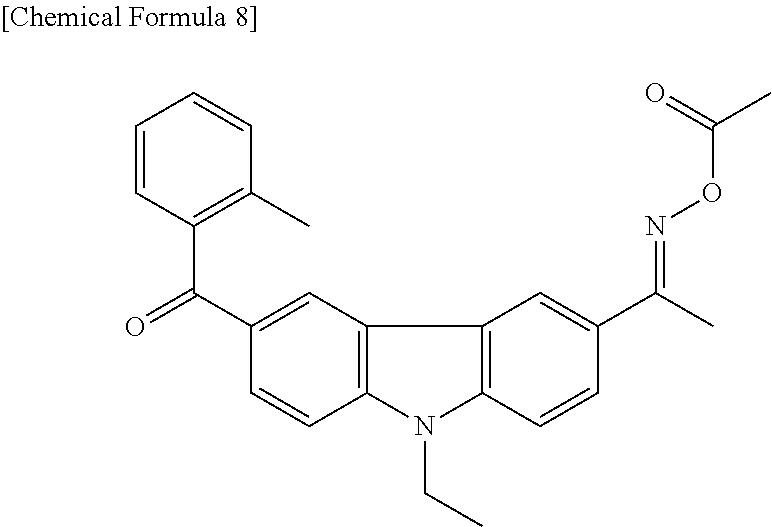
C12=C(C3=C(N1CC)C=CC(C(C)=NOC(C)=O)=C3)C=C(C(=O)C1=C(C)C=CC=C1)C=C2
